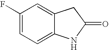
C1(F)=CC=C2C(=C1)CC(=O)N2
